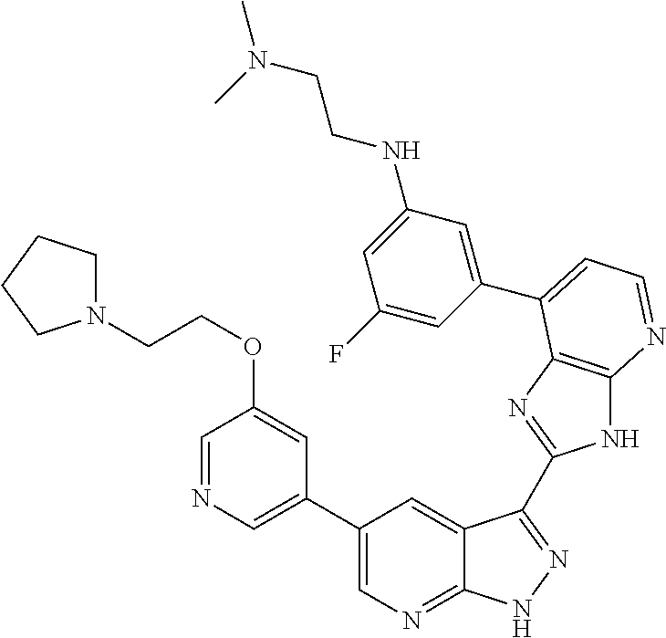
C1(C2=CN=CC(OCCN3CCCC3)=C2)=CN=C2C(=C1)C(C1=NC3=C(N1)N=CC=C3C1=CC(NCCN(C)C)=CC(F)=C1)=NN2
